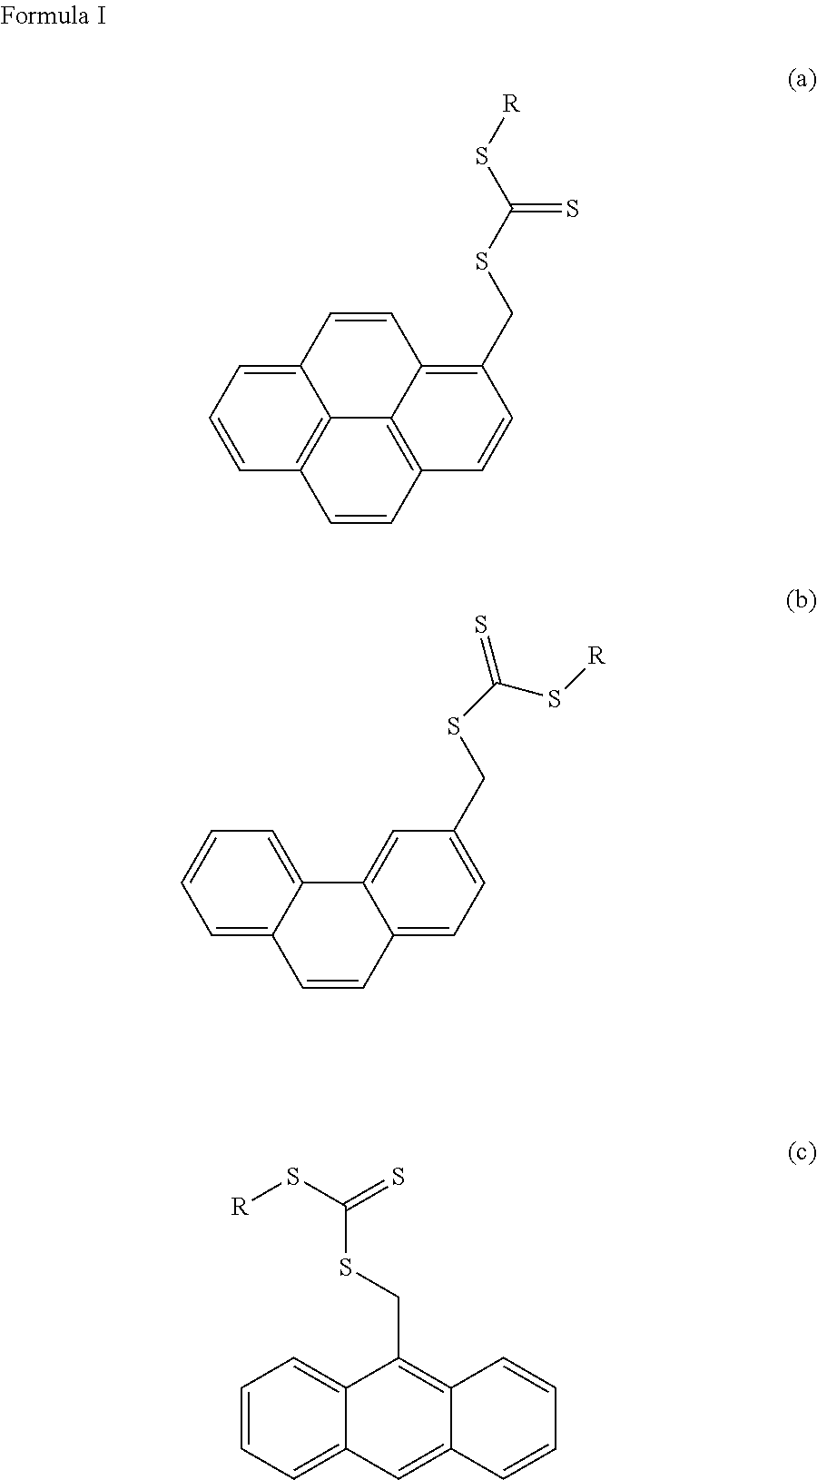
C12=CC=CC3=C1C1=C(C=C3)C=CC(CSC(S[R])=S)=C1C=C2.C1=CC=C2C(=C1)C1=CC(CSC(S[R])=S)=CC=C1C=C2.C1=CC=C2C(=C1)C(CSC(S[R])=S)=C1C(=C2)C=CC=C1
